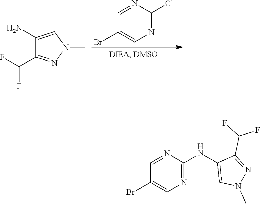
C1(N)=CN(C)N=C1C(F)F.C1=NC(Cl)=NC=C1Br.C1=NC(NC2=CN(C)N=C2C(F)F)=NC=C1Br
